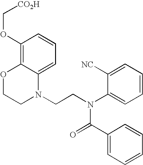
C1=C2C(=C(OC[CO2H])C=C1)OCCN2CCN(C1=CC=CC=C1[NC])C(=O)C1=CC=CC=C1
